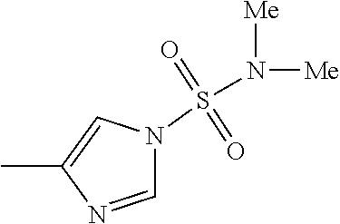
C1=NC(C)=CN1S(N([Me])[Me])(=O)=O
